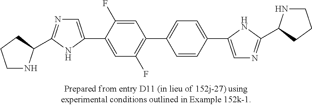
C1NC(C2=NC=C(C3=CC(F)=C(C4=CC=C(C5=CN=C(C6NCCC6)N5)C=C4)C=C3F)N2)CC1
